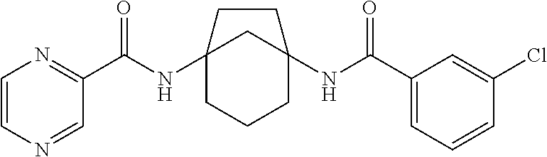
C12(NC(C3=NC=CN=C3)=O)CCCC(NC(C3=CC=CC(Cl)=C3)=O)(C1)CC2
